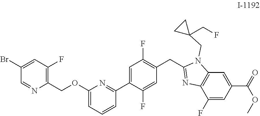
C1=C(C2=NC(OCC3=C(F)C=C(Br)C=N3)=CC=C2)C(F)=CC(CC2=NC3=C(N2CC2(CF)CC2)C=C(C(OC)=O)C=C3F)=C1F
